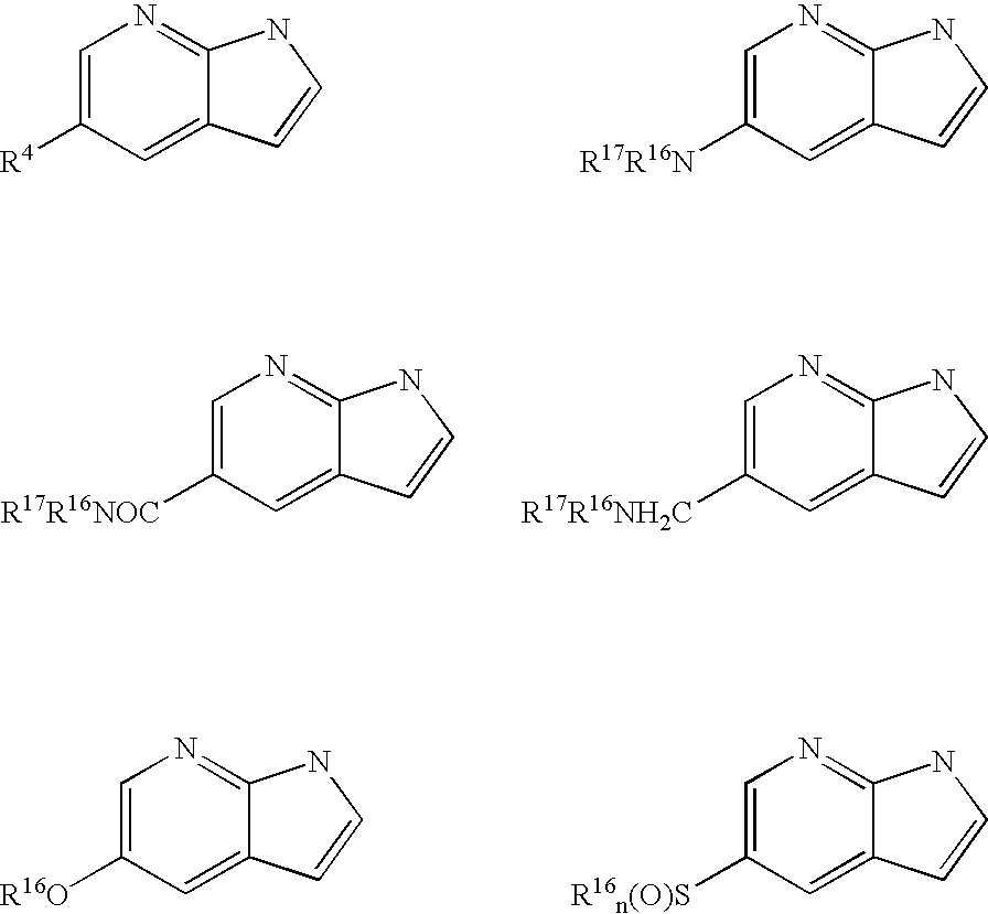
C1=C([R4])C=C2C(=N1)NC=C2.C1=C([R17R16N])C=C2C(=N1)NC=C2.C1=C([R17R16NOC])C=C2C(=N1)NC=C2.C1=C([R17R16NH2C])C=C2C(=N1)NC=C2.C1=C([R16O])C=C2C(=N1)NC=C2.C1=C([R16n(O)S])C=C2C(=N1)NC=C2
